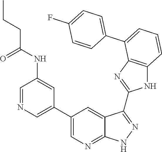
C1=C(C2=CC=CC3=C2N=C(C2=NNC4=NC=C(C5=CN=CC(NC(CCC)=O)=C5)C=C42)N3)C=CC(F)=C1
